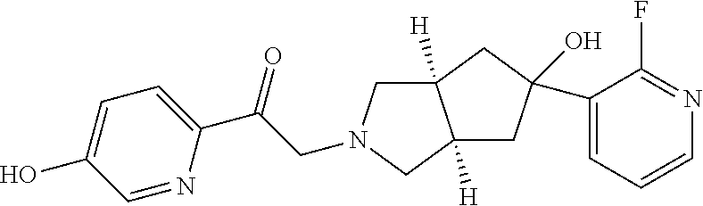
C12([H])CN(CC(C3=CC=C(O)C=N3)=O)CC1([H])CC(O)(C1=CC=CN=C1F)C2
